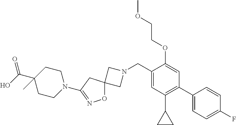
C1N(CC2=CC(C3CC3)=C(C3=CC=C(F)C=C3)C=C2OCCOC)CC12ON=C(N1CCC(C(O)=O)(C)CC1)C2
